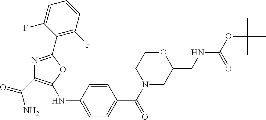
C1=CC(NC2=C(C(=O)N)N=C(C3=C(F)C=CC=C3F)O2)=CC=C1C(N1CC(CNC(OC(C)(C)C)=O)OCC1)=O
